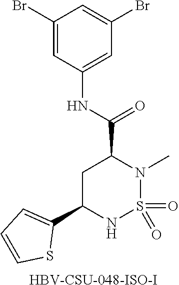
O=S1(=O)N(C)C(C(NC2=CC(Br)=CC(Br)=C2)=O)CC(C2=CC=CS2)N1.[HBV-CSU-048-ISO-I]
